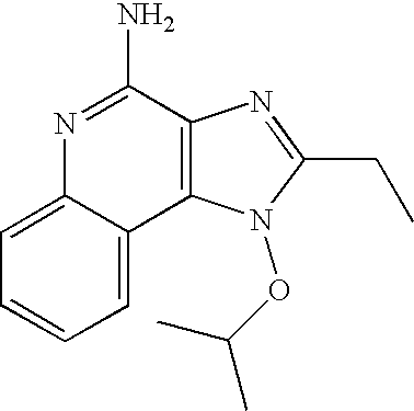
C1=C2C(=CC=C1)C1=C(C(N)=N2)N=C(CC)N1OC(C)C
